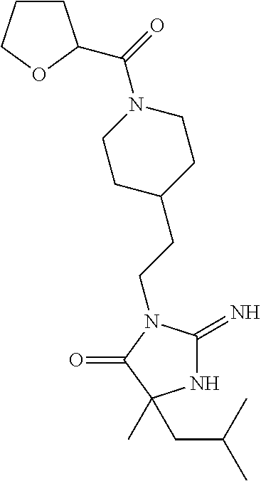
N1C(=N)N(CCC2CCN(C(=O)C3CCCO3)CC2)C(=O)C1(C)CC(C)C
